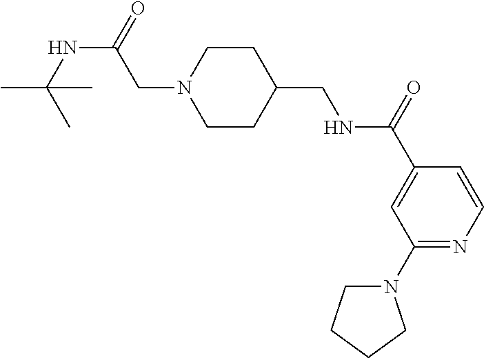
C1(N2CCCC2)=NC=CC(C(=O)NCC2CCN(CC(NC(C)(C)C)=O)CC2)=C1
